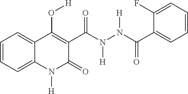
C1(C(N(N(C(C2=CC=CC=C2F)=O)[H])[H])=O)=C(O[H])C2=CC=CC=C2N([H])C1=O
